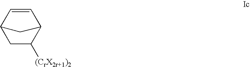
C1C([(CrX2r+1)2])C2C=CC1C2
